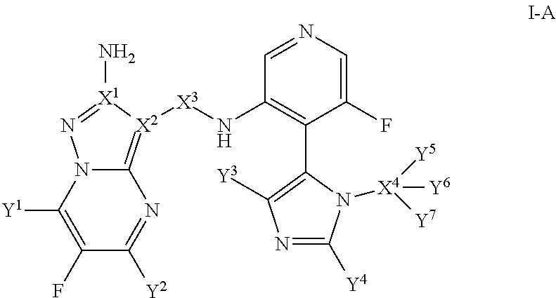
C1(F)=C([Y1])N2C(=[X2]([X3]NC3=C(C4=C([Y3])N=C([Y4])N4[X4]([Y7])([Y6])[Y5])C(F)=CN=C3)[X1](N)=N2)N=C1[Y2]
